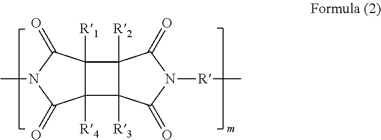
C12([R1])C([R4])(C3([R3])C1([R2])C(=O)N([R]C)C3=O)C(=O)N(C)C2=O
